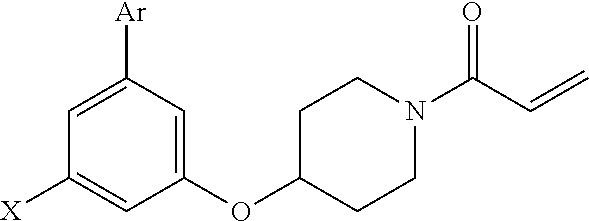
C1=C([Ar])C=C(OC2CCN(C(C=C)=O)CC2)C=C1[X]
